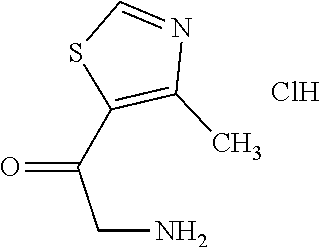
C(=O)(CN)C1=C(C)N=CS1.Cl
